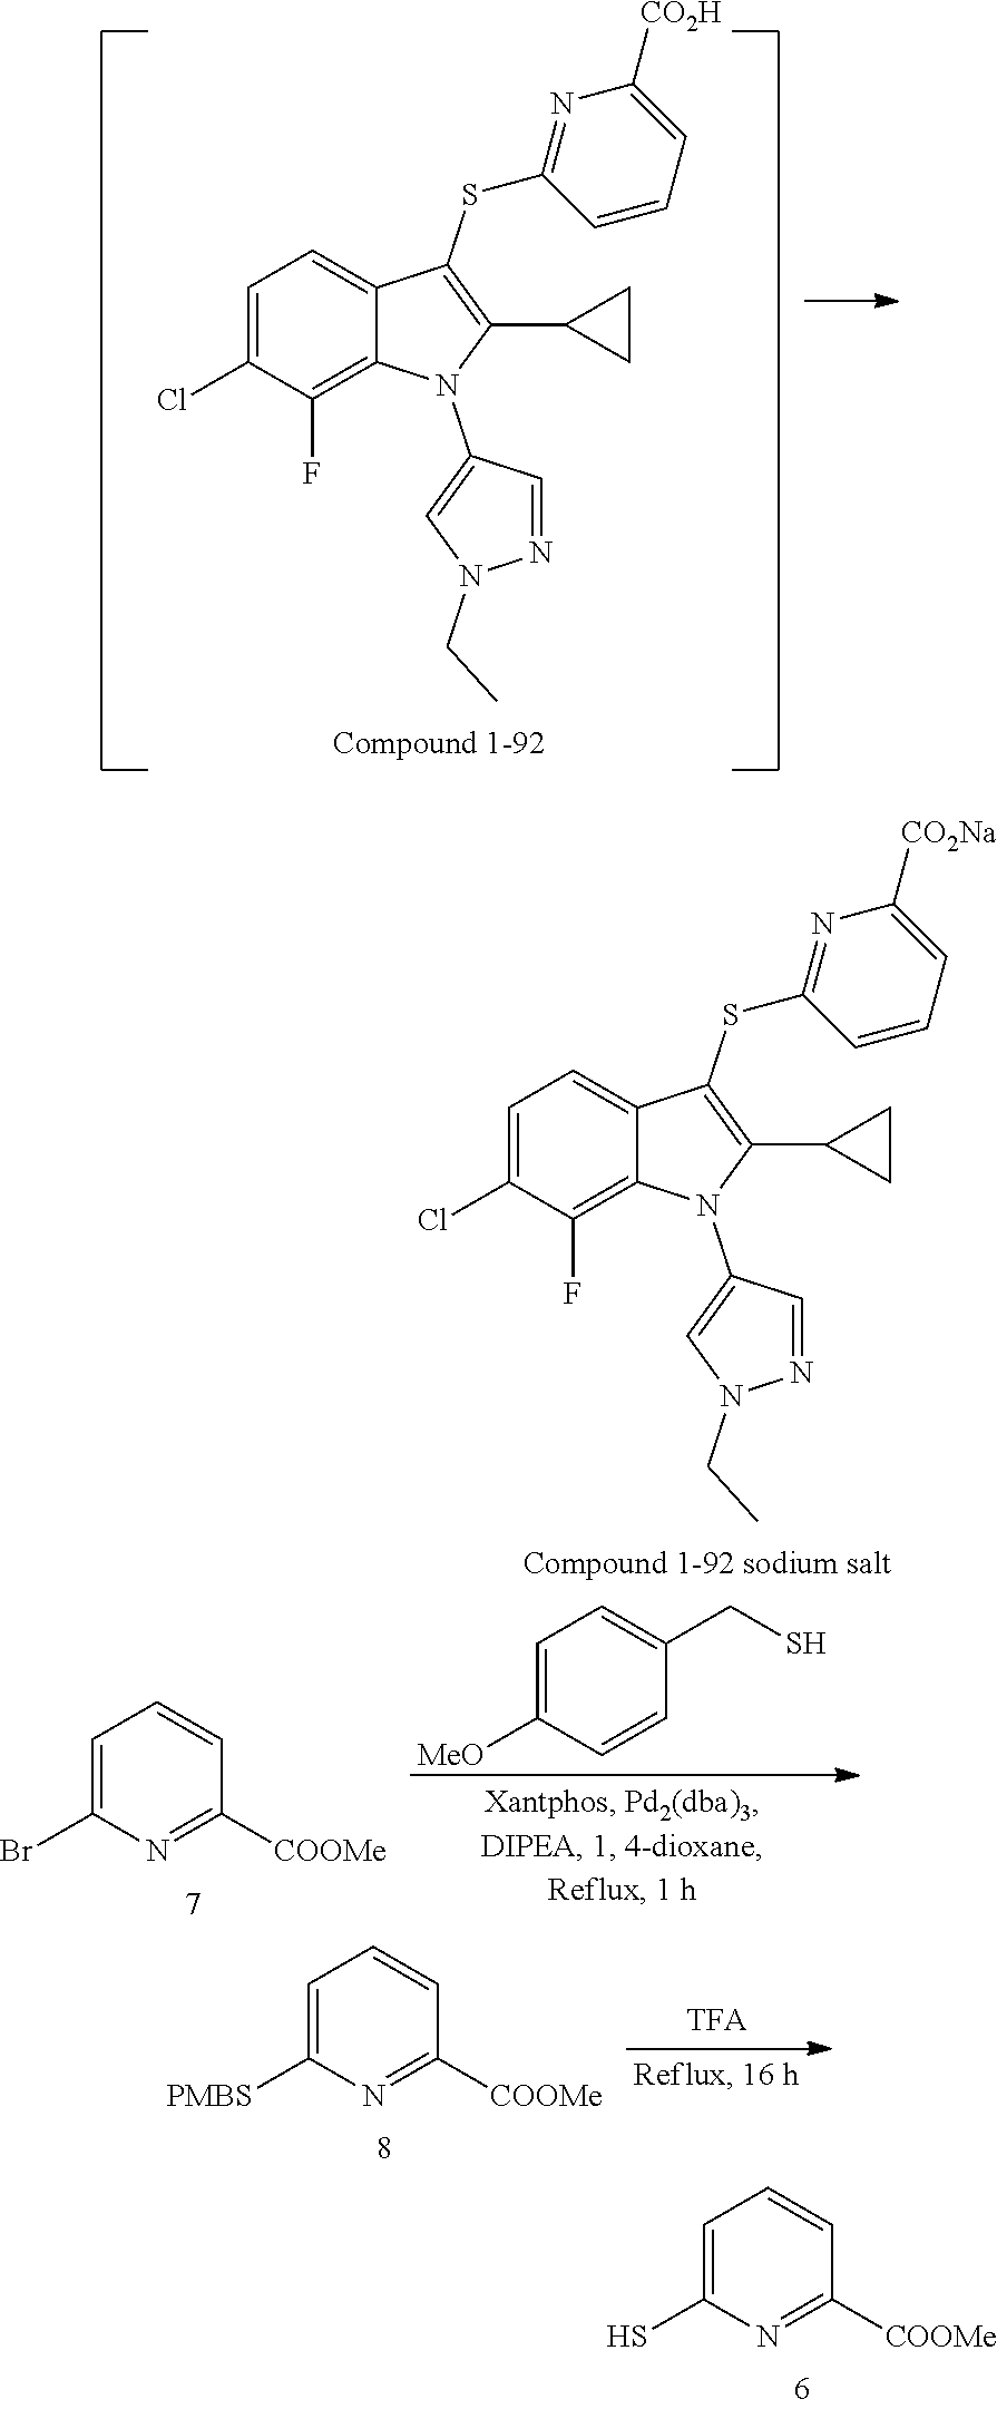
C1=C(Cl)C(F)=C2C(=C1)C(SC1=NC([CO2Na])=CC=C1)=C(C1CC1)N2C1=CN(CC)N=C1.C1=C(Cl)C(F)=C2C(=C1)C(SC1=NC([CO2H])=CC=C1)=C(C1CC1)N2C1=CN(CC)N=C1.C1=C(Br)N=C([COOMe])C=C1.C1=C([MeO])C=CC(CS)=C1.C1=C(S)N=C([COOMe])C=C1.C1=C([PMBS])N=C([COOMe])C=C1
